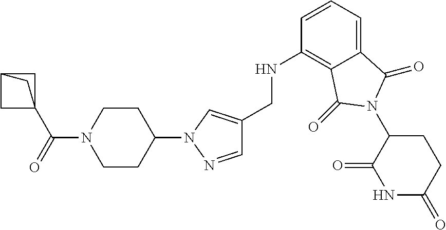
N1(C2CCN(C(=O)C34CC(C3)C4)CC2)N=CC(CNC2=C3C(=CC=C2)C(=O)N(C2C(=O)NC(=O)CC2)C3=O)=C1
